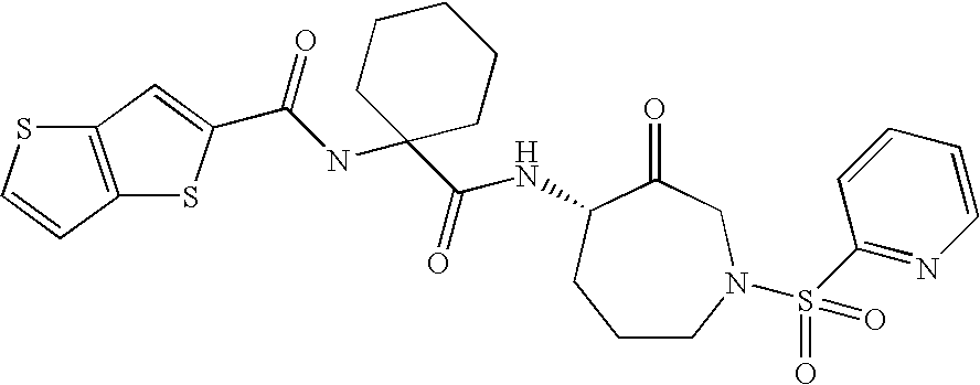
C1CN(S(=O)(=O)C2=NC=CC=C2)CC(=O)C(NC(C2(NC(=O)C3=CC4=C(S3)C=CS4)CCCCC2)=O)C1
